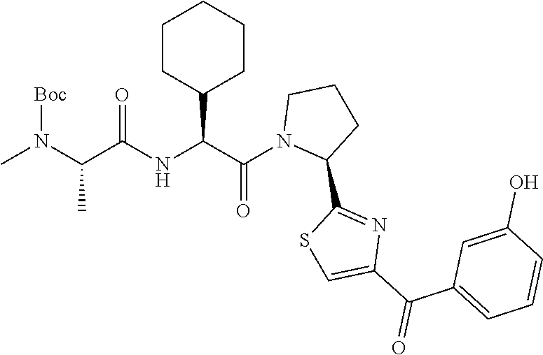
C1CC(C(C(N2C(C3=NC(C(=O)C4=CC=CC(O)=C4)=CS3)CCC2)=O)NC(C(N(C)[Boc])C)=O)CCC1
